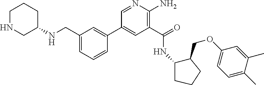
C1(C(=O)NC2C(COC3=CC=C(C)C(C)=C3)CCC2)=C(N)N=CC(C2=CC(CNC3CCCNC3)=CC=C2)=C1
